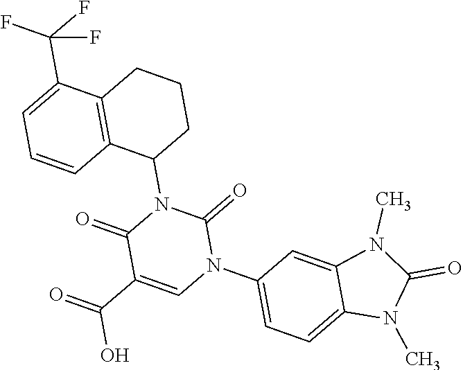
C12=CC=C(N3C(=O)N(C4CCCC5=C4C=CC=C5C(F)(F)F)C(=O)C(C(=O)O)=C3)C=C1N(C)C(=O)N2C
